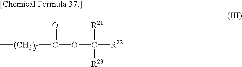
O(C([R21])([R22])[R23])C(=O)[(CH2)f]C
